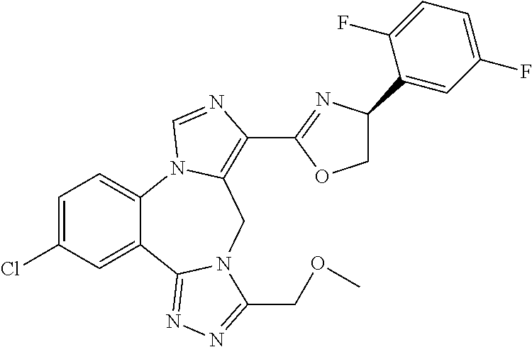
C1=C(Cl)C=C2C(=C1)N1C(=C(C3=NC(C4=CC(F)=CC=C4F)CO3)N=C1)CN1C2=NN=C1COC
